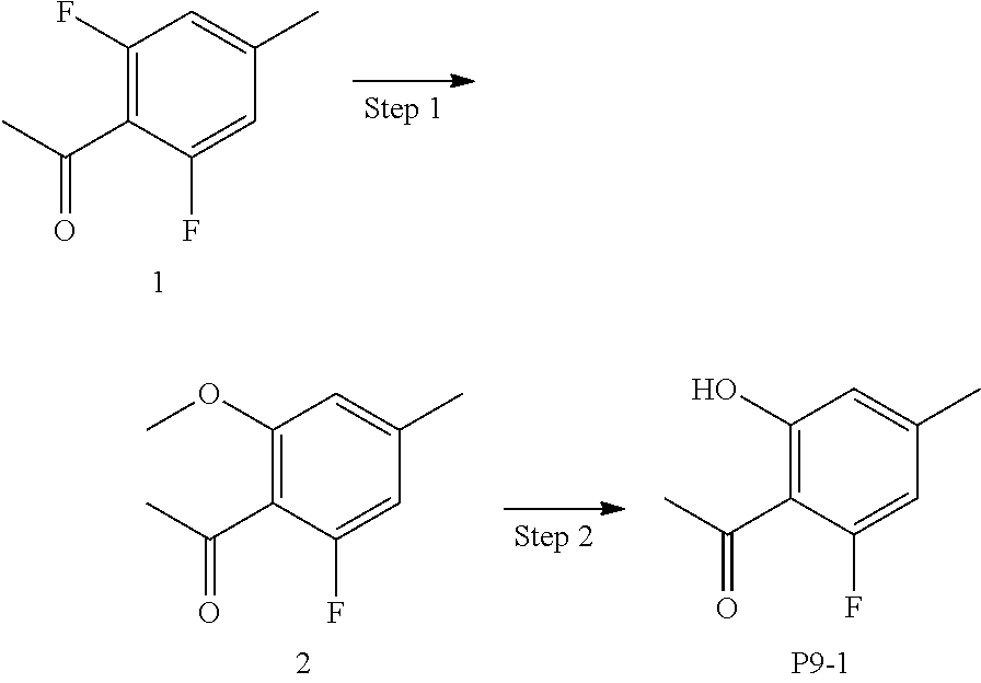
C1(F)=C(C(=O)C)C(F)=CC(C)=C1.C1=C(C)C=C(F)C(C(=O)C)=C1OC.C1(C)=CC(O)=C(C(=O)C)C(F)=C1.[P9-1]
